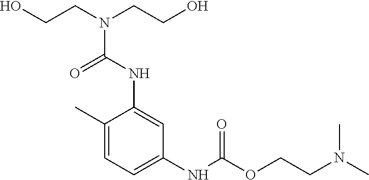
C1(C)=CC=C(NC(OCCN(C)C)=O)C=C1NC(N(CCO)CCO)=O
